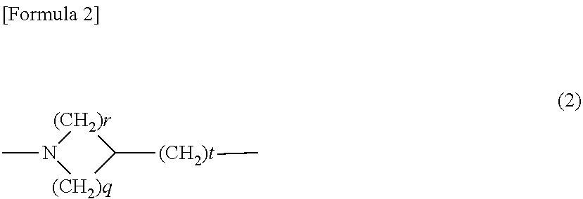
[(CH2)q]1C([(CH2)t]C)[(CH2)r]N1C
